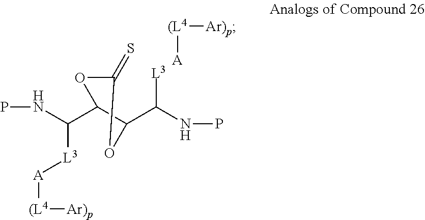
PNC(C1C(C(NP)[L3])OC(=S)O1)[L3][A][(L4][Ar)p].[(L4]([A])[Ar)p]
